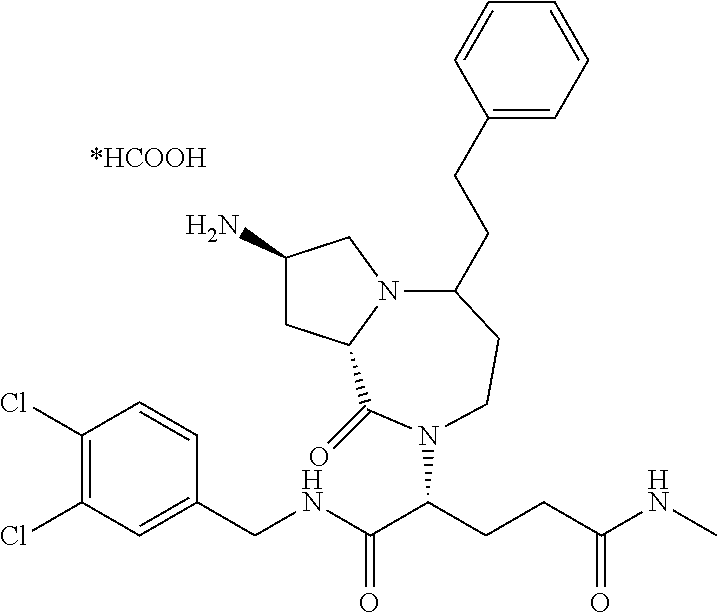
C1(N)CC2N(C1)C(CCC1=CC=CC=C1)CCN(C(CCC(NC)=O)C(NCC1=CC(Cl)=C(Cl)C=C1)=O)C2=O
